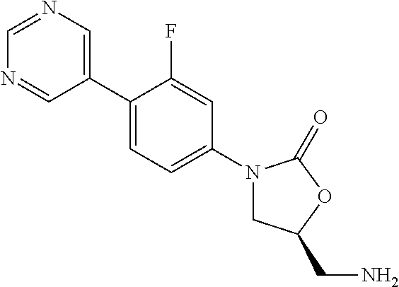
C1(C2=CC=C(N3CC(CN)OC3=O)C=C2F)=CN=CN=C1
